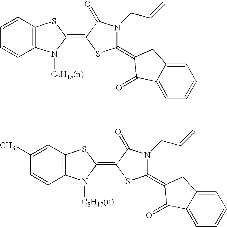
C12=C(C=CC=C1)SC(=C1SC(=C3CC4=CC=CC=C4C3=O)N(CC=C)C1=O)N2[C7H15(n)].C12=C(C=C(C)C=C1)SC(=C1SC(=C3CC4=CC=CC=C4C3=O)N(CC=C)C1=O)N2[C8H17(n)]
